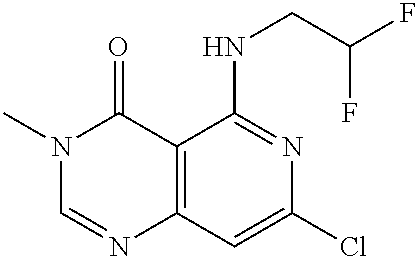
C12=C(C=C(Cl)N=C1NCC(F)F)N=CN(C)C2=O
